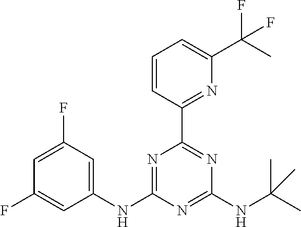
C1(NC2=NC(C3=NC(C(C)(F)F)=CC=C3)=NC(NC(C)(C)C)=N2)=CC(F)=CC(F)=C1
